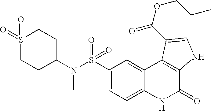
N(S(C1=CC=C2C(=C1)C1=C(C(=O)N2)NC=C1C(OCCC)=O)(=O)=O)(C1CCS(=O)(=O)CC1)C
